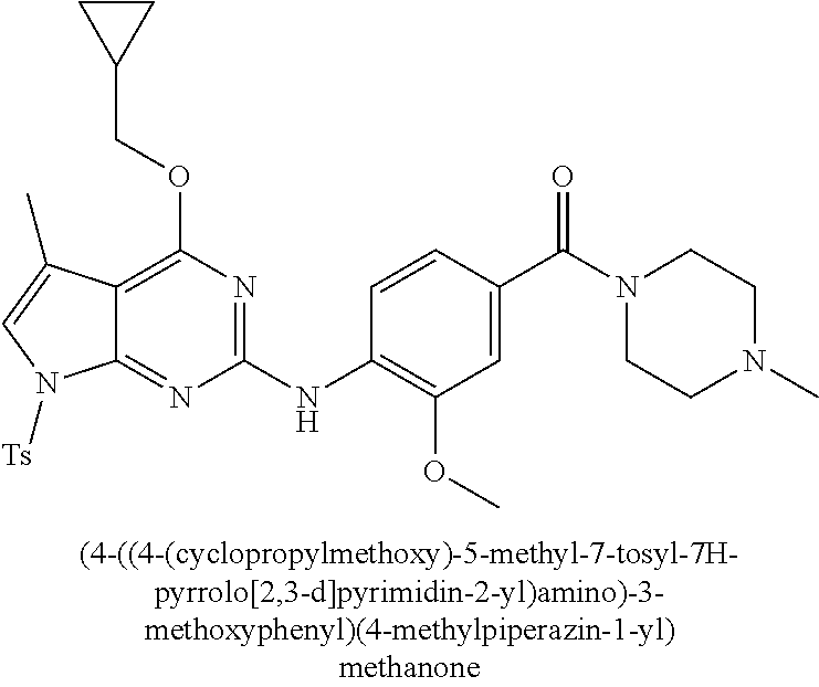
C12=NC(NC3=C(OC)C=C(C(N4CCN(C)CC4)=O)C=C3)=NC(OCC3CC3)=C1C(C)=CN2[Ts]
